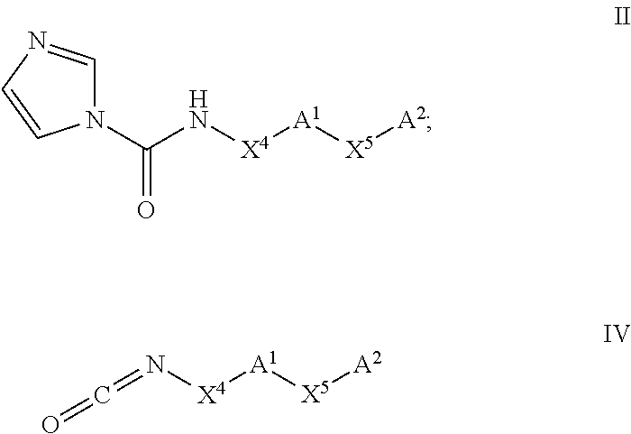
O=C=N[X4][A1][X5][A2].N1(C(N[X4][A1][X5][A2])=O)C=NC=C1
